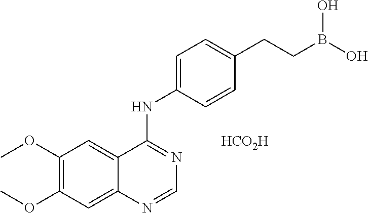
C1(OC)=C(OC)C=C2C(=C1)C(NC1=CC=C(CCB(O)O)C=C1)=NC=N2.[HCO2H]
